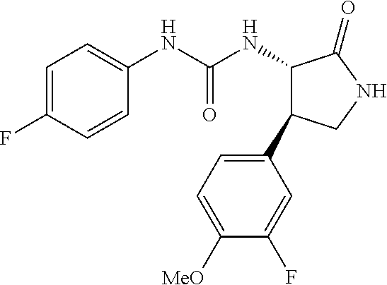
C1=C(F)C=CC(NC(NC2C(C3=CC=C([MeO])C(F)=C3)CNC2=O)=O)=C1
